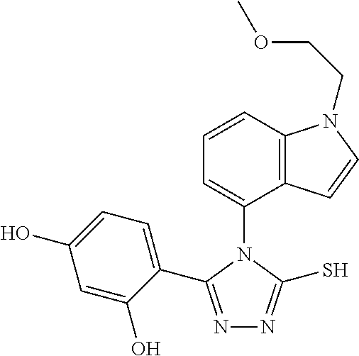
C1=CC2=C(C(N3C(C4=CC=C(O)C=C4O)=NN=C3S)=C1)C=CN2CCOC
